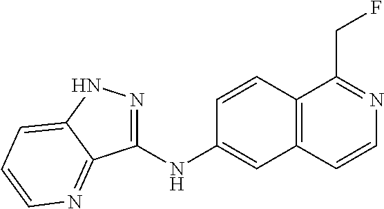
C(C1=NC=CC2=C1C=CC(NC1=NNC3=CC=CN=C13)=C2)F
